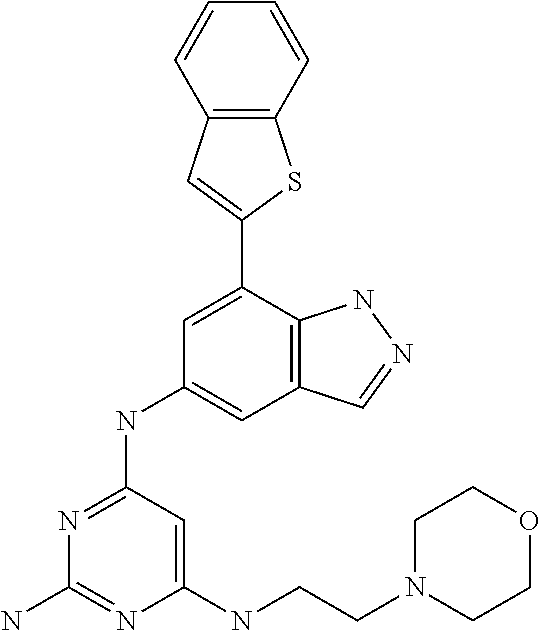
C1(NCCN2CCOCC2)=CC(NC2=CC3=C(C(C4=CC5=C(S4)C=CC=C5)=C2)NN=C3)=NC(N)=N1
